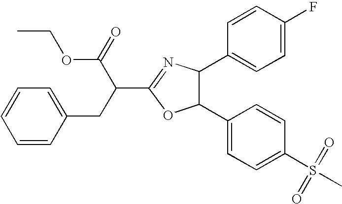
C1=CC(CC(C2=NC(C3=CC=C(F)C=C3)C(C3=CC=C(S(C)(=O)=O)C=C3)O2)C(=O)OCC)=CC=C1
